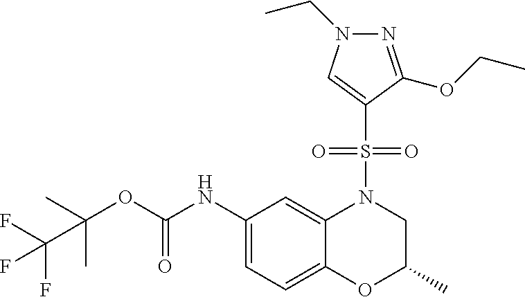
C(OC(NC1=CC=C2C(=C1)N(S(C1=CN(CC)N=C1OCC)(=O)=O)CC(C)O2)=O)(C)(C)C(F)(F)F
